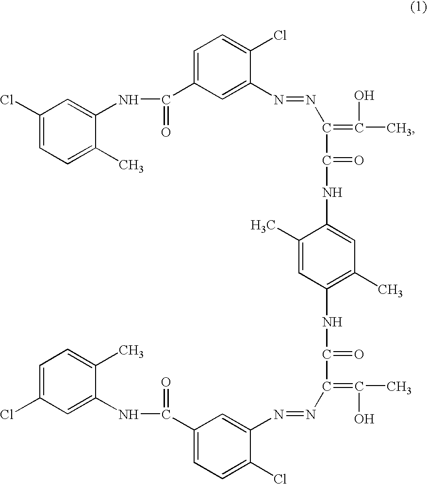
C1(C)=CC(NC(C(=C(C)O)N=NC2=CC(C(NC3=CC(Cl)=CC=C3C)=O)=CC=C2Cl)=O)=C(C)C=C1NC(C(=C(C)O)N=NC1=CC(C(NC2=CC(Cl)=CC=C2C)=O)=CC=C1Cl)=O
